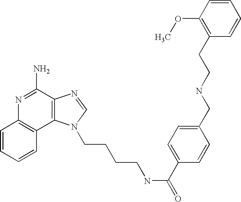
C1=CC=CC2=C1N=C(N)C1=C2N(CCCCNC(=O)C2=CC=C(CNCCC3=C(OC)C=CC=C3)C=C2)C=N1
